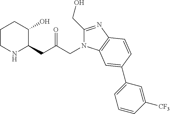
C1CNC(CC(=O)CN2C(CO)=NC3=C2C=C(C2=CC=CC([CF3])=C2)C=C3)C(O)C1
